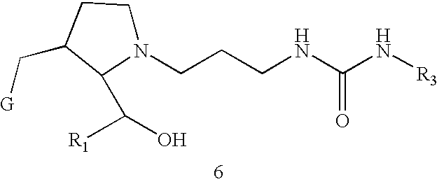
N1(CCCNC(N[R3])=O)CCC(C[G])C1C([R1])O
